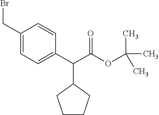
C1(CBr)=CC=C(C(C(OC(C)(C)C)=O)C2CCCC2)C=C1
